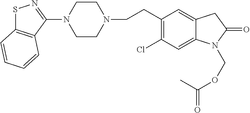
C1CN(CCC2=C(Cl)C=C3C(=C2)CC(=O)N3COC(=O)C)CCN1C1=NSC2=C1C=CC=C2
